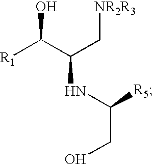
N(C(C([R1])O)C[NR2R3])C(CO)[R5]
